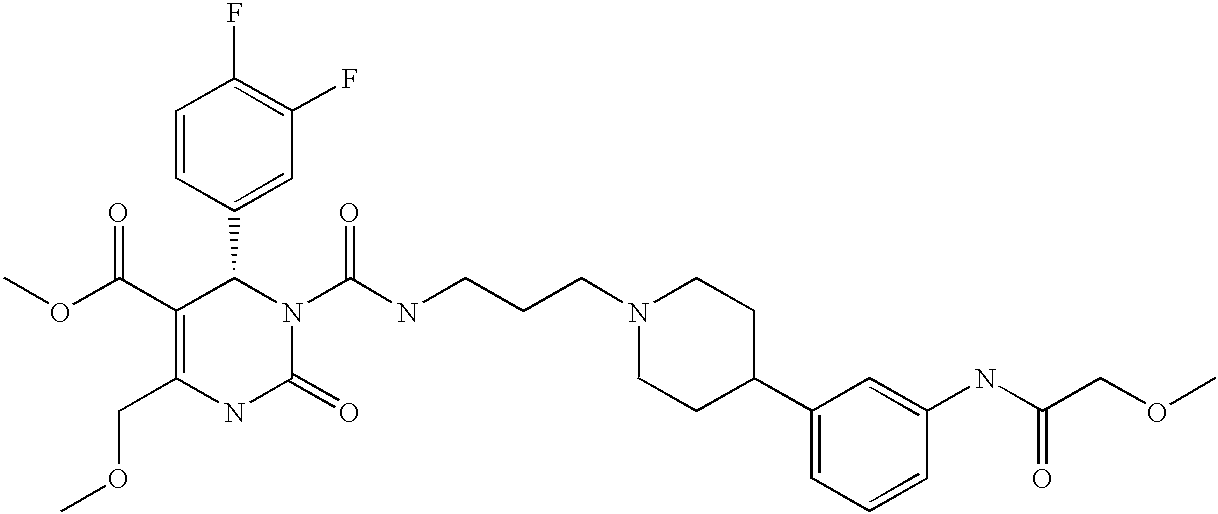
C1(F)=C(F)C=C(C2C(C(=O)OC)=C(COC)NC(=O)N2C(=O)NCCCN2CCC(C3=CC=CC(NC(COC)=O)=C3)CC2)C=C1
